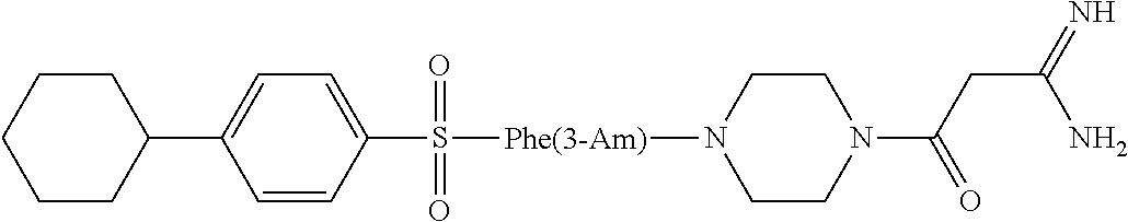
C1(C2CCCCC2)=CC=C(S(=O)(=O)[Phe(3-Am)]N2CCN(C(CC(=N)N)=O)CC2)C=C1
